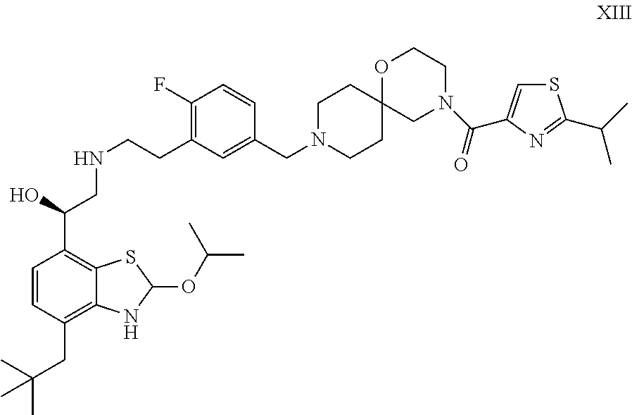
C1=CC(CC(C)(C)C)=C2C(=C1C(O)CNCCC1=C(F)C=CC(CN3CCC4(CC3)OCCN(C(=O)C3=CSC(C(C)C)=N3)C4)=C1)SC(OC(C)C)N2
